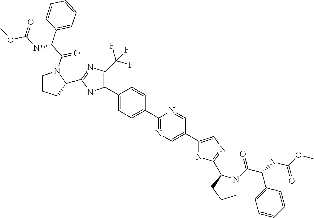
C1(C2=C(C(F)(F)F)N=C(C3CCCN3C(C(C3=CC=CC=C3)NC(OC)=O)=O)N2)=CC=C(C2=NC=C(C3=CN=C(C4N(C(C(NC(OC)=O)C5=CC=CC=C5)=O)CCC4)N3)C=N2)C=C1
